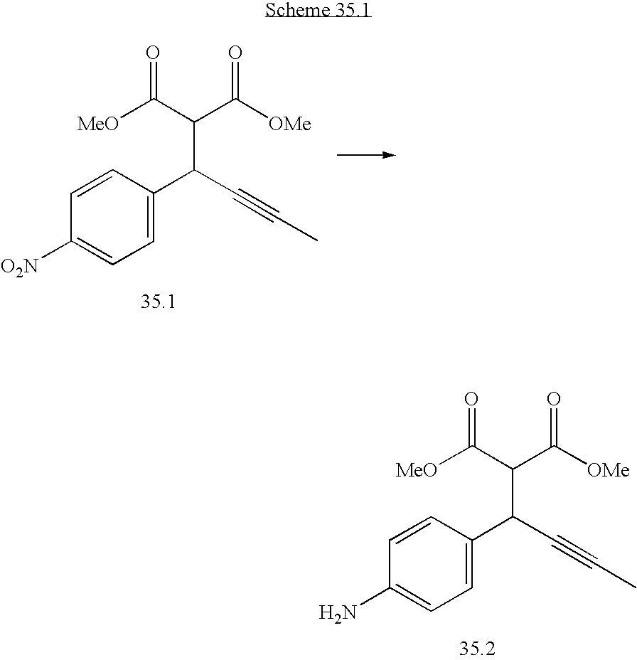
C1=CC(C(C#CC)C(C([MeO])=O)C([OMe])=O)=CC=C1[O2N].C1=CC(C(C#CC)C(C([MeO])=O)C([OMe])=O)=CC=C1N
